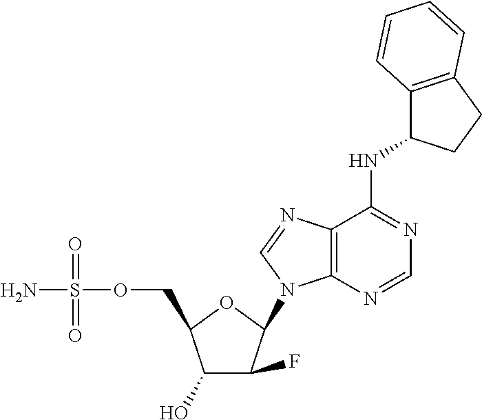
C1(O)C(F)C(N2C3=C(C(NC4C5=C(CC4)C=CC=C5)=NC=N3)N=C2)OC1COS(N)(=O)=O
